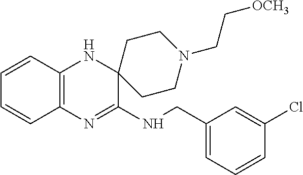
C12=C(N=C(NCC3=CC=CC(Cl)=C3)C3(N1)CCN(CC[OCH3])CC3)C=CC=C2
